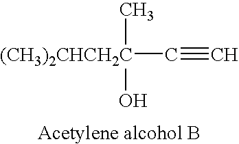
[(CH3)2CHCH2C](O)(C#C)C
